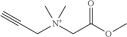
C(C[N+](CC(OC)=O)(C)C)#C
